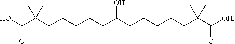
OC(C1(CCCCCC(CCCCCC2(C([OH])=O)CC2)O)CC1)=O
